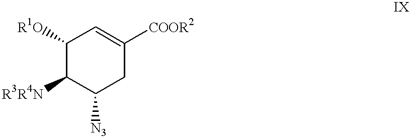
C1([R1O])C([R3R4N])C([N3])CC([COOR2])=C1
